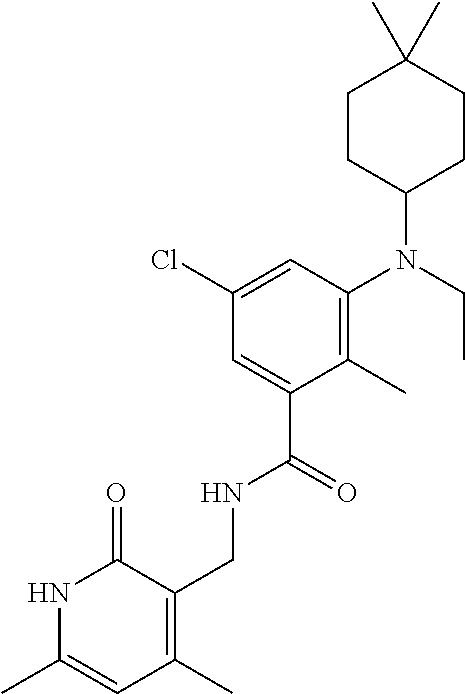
C1CC(N(CC)C2=C(C)C(C(NCC3=C(C)C=C(C)NC3=O)=O)=CC(Cl)=C2)CCC1(C)C
